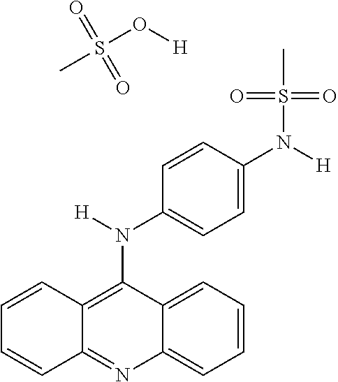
C12=CC=CC=C1N=C1C(=C2N([H])C2=CC=C(N([H])S(C)(=O)=O)C=C2)C=CC=C1.[H]OS(C)(=O)=O
